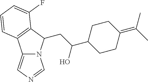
C12=CN=CN1C(CC(O)C1CCC(=C(C)C)CC1)C1=C2C=CC=C1F
